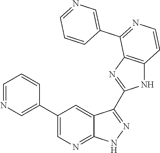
C1=NC=C(C2=CN=C3C(=C2)C(C2=NC4=C(N2)C=CN=C4C2=CN=CC=C2)=NN3)C=C1
